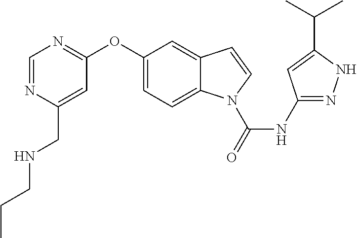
C1(OC2=NC=NC(CNCCC)=C2)=CC=C2C(=C1)C=CN2C(NC1=NNC(C(C)C)=C1)=O
